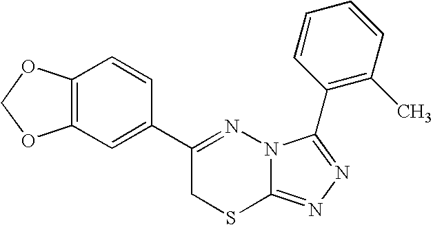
C12=C(C=C(C3=NN4C(=NN=C4C4=C(C)C=CC=C4)SC3)C=C1)OCO2
